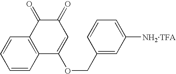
C1=CC=CC2=C1C(=O)C(=O)C=C2OCC1=CC([NH2TFA])=CC=C1
